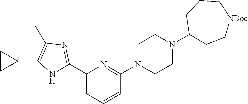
C1(C2=NC(C)=C(C3CC3)N2)=CC=CC(N2CCN(C3CC[NBoc]CCC3)CC2)=N1
